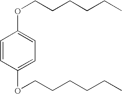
C1=CC(OCCCCCC)=CC=C1OCCCCCC
